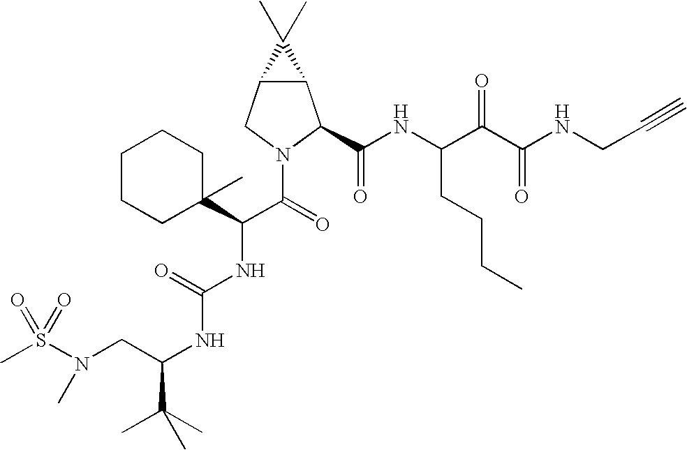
S(N(CC(NC(NC(C(=O)N1C(C(NC(C(C(NCC#C)=O)=O)CCCC)=O)C2C(C1)C2(C)C)C1(C)CCCCC1)=O)C(C)(C)C)C)(=O)(=O)C
